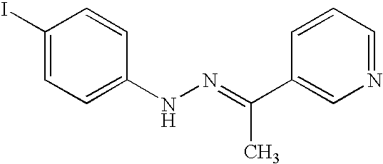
C1(I)=CC=C(NN=C(C2=CN=CC=C2)C)C=C1
